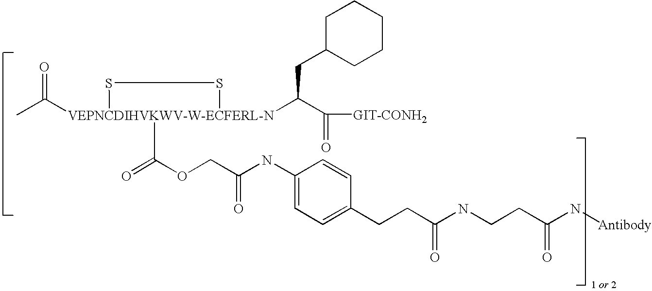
CC([VEPNCDIHVKWV-W-ECFERL-N]1(C(C([GIT-CONH2])=O)CC2CCCCC2)(C(=O)OCC(NC2=CC=C(CCC(NCCC(N[Antibody])=O)=O)C=C2)=O)SS1)=O
